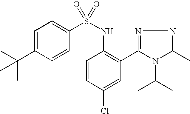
C1=C(C(C)(C)C)C=CC(S(NC2=C(C3=NN=C(C)N3C(C)C)C=C(Cl)C=C2)(=O)=O)=C1
